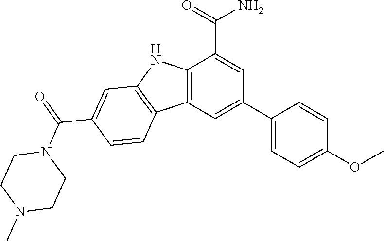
C12=C(C=C(C3=CC=C(OC)C=C3)C=C1C(=O)N)C1=C(N2)C=C(C(=O)N2CCN(C)CC2)C=C1
